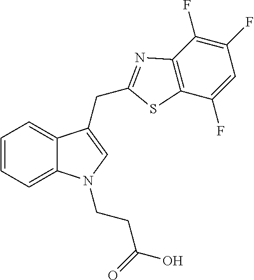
C12=CC=CC=C1C(CC1=NC3=C(C(F)=CC(F)=C3F)S1)=CN2CCC(O)=O
